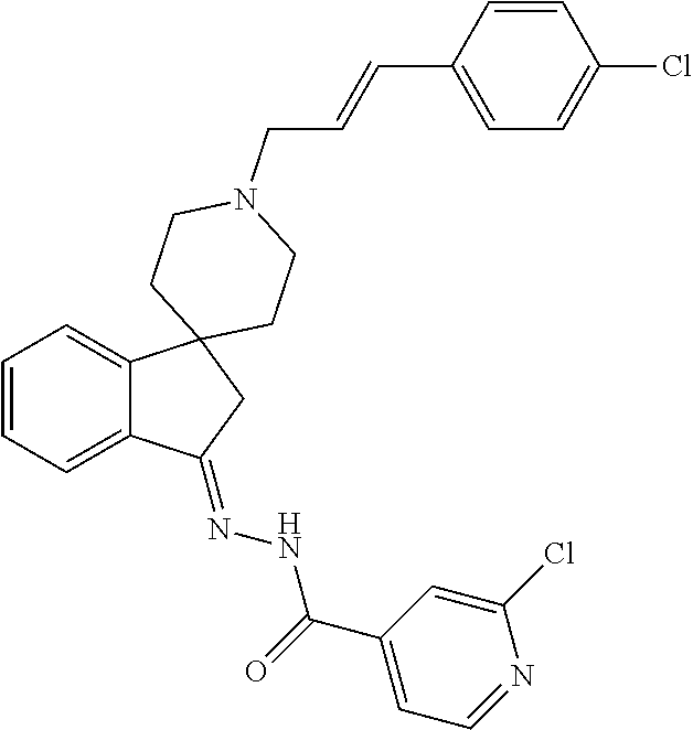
C1=CC=C2C(=C1)C1(CC2=NNC(C2=CC=NC(Cl)=C2)=O)CCN(CC=CC2=CC=C(Cl)C=C2)CC1
